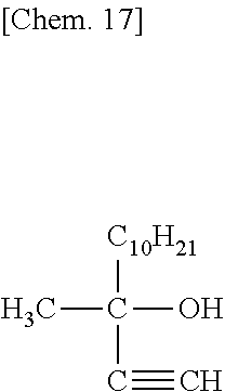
CC(O)([C10H21])C#C
